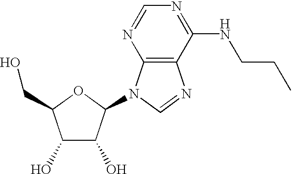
C1(O)C(O)C(N2C3=C(N=C2)C(NCCC)=NC=N3)OC1CO
